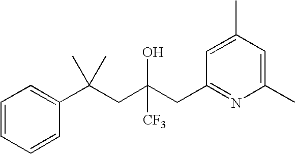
C1=CC(C(CC(CC2=NC(C)=CC(C)=C2)([CF3])O)(C)C)=CC=C1
